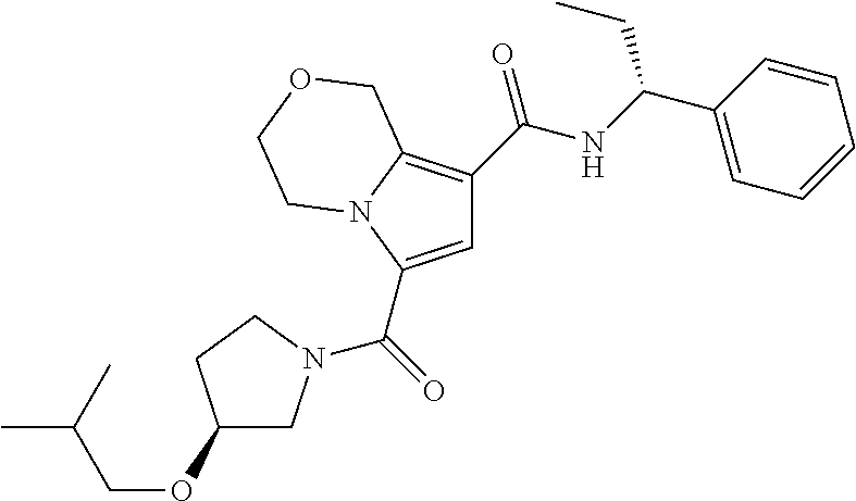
C1=C(C(=O)N2CC(OCC(C)C)CC2)N2C(=C1C(NC(C1=CC=CC=C1)CC)=O)COCC2
